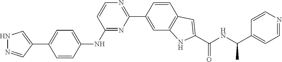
N1=C(NC2=CC=C(C3=CNN=C3)C=C2)C=CN=C1C1=CC2=C(C=C1)C=C(C(=O)NC(C)C1=CC=NC=C1)N2
